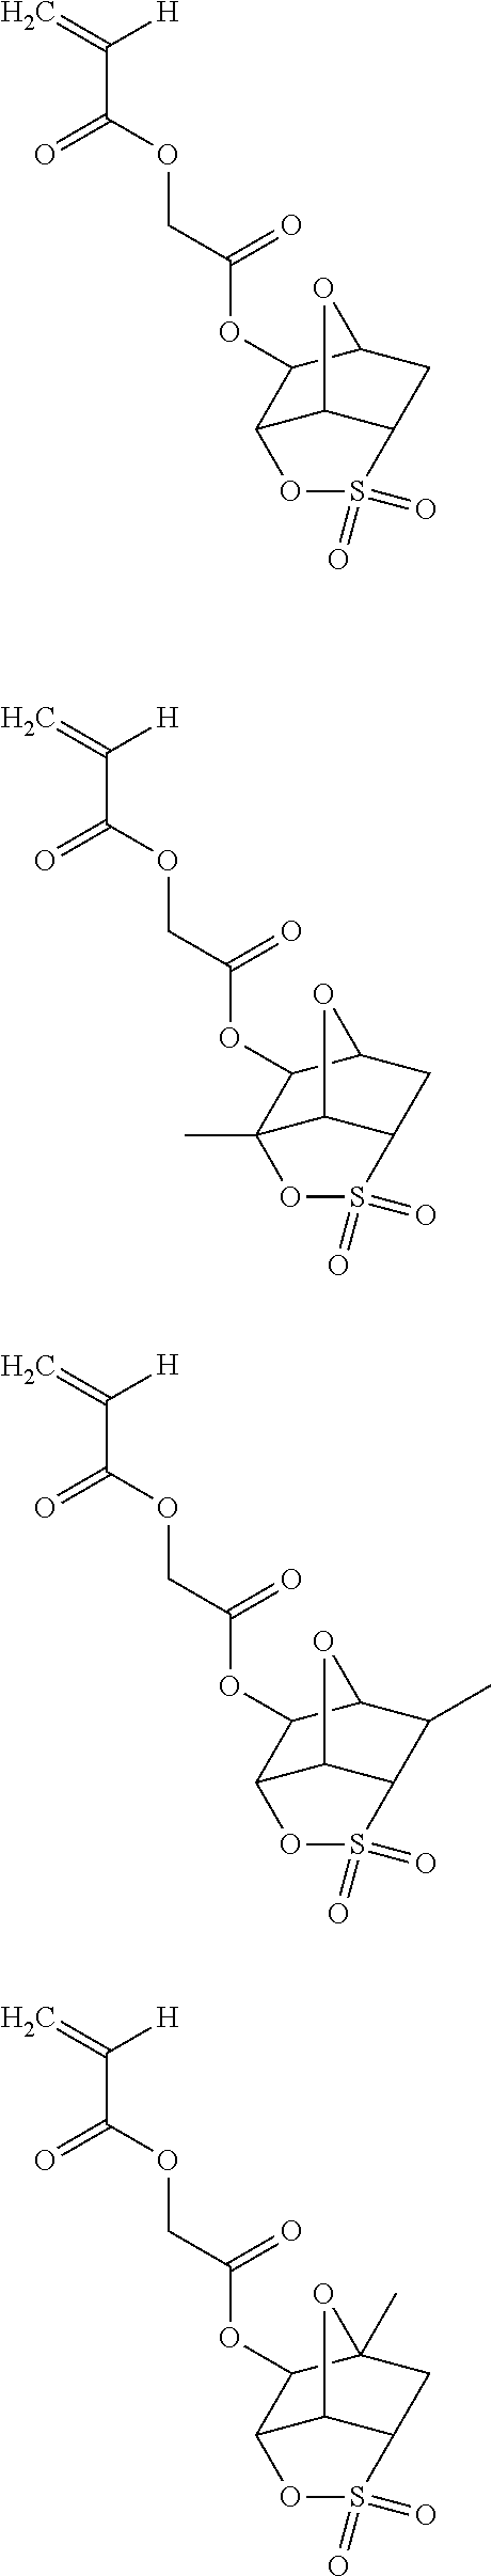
C=C([H])C(=O)OCC(=O)OC1C2C3C(CC1O3)S(=O)(=O)O2.C=C([H])C(=O)OCC(=O)OC1C2(C)C3C(CC1O3)S(=O)(=O)O2.C=C([H])C(=O)OCC(=O)OC1C2C3C(C(C)C1O3)S(=O)(=O)O2.C=C([H])C(=O)OCC(=O)OC1C2C3C(CC1(C)O3)S(=O)(=O)O2
